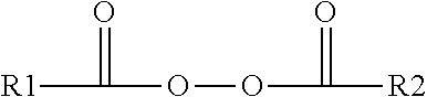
[R1]C(=O)OOC(=O)[R2]
